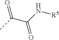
CC(C(N[R5])=O)=O
